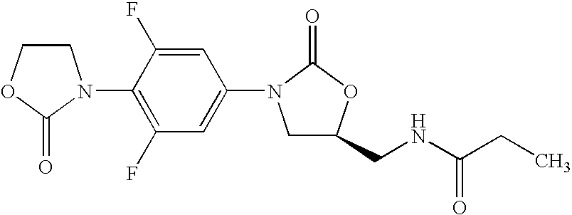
C1COC(=O)N1C1=C(F)C=C(N2CC(CNC(CC)=O)OC2=O)C=C1F
